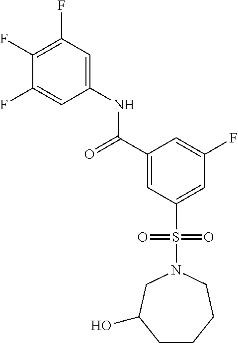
C1(F)=C(F)C=C(NC(C2=CC(S(=O)(=O)N3CC(O)CCCC3)=CC(F)=C2)=O)C=C1F
